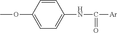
C1=CC(OC)=CC=C1NC([Ar])=O
